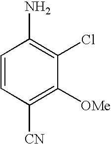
C1=CC([CN])=C([OMe])C(Cl)=C1N
